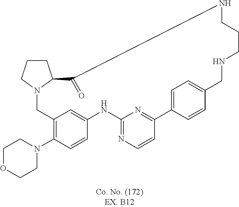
N12CC3=C(N4CCOCC4)C=CC(=C3)NC3=NC=CC(=N3)C3=CC=C(C=C3)CNCCCNC(=O)C1CCC2
